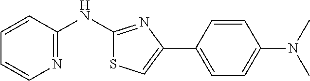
C1=CC(NC2=NC(C3=CC=C(N(C)C)C=C3)=CS2)=NC=C1
